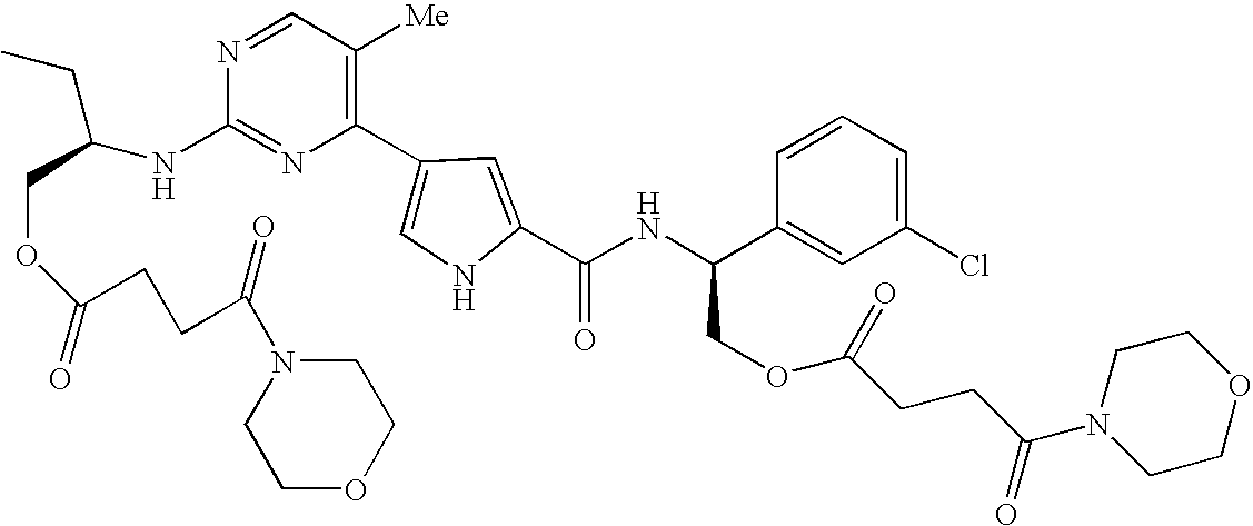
N1=C(NC(CC)COC(CCC(N2CCOCC2)=O)=O)N=CC([Me])=C1C1=CNC(C(NC(C2=CC(Cl)=CC=C2)COC(CCC(N2CCOCC2)=O)=O)=O)=C1
